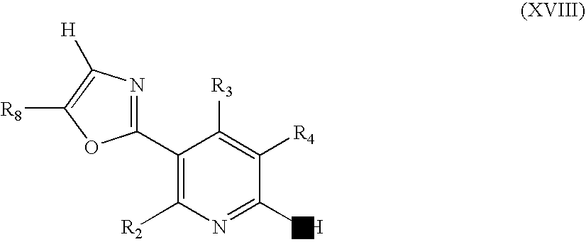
C1(C2=NC([H])=C([R8])O2)=C([R2])N=C(O)C([R4])=C1[R3]
